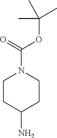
C1CC(N)CCN1C(=O)OC(C)(C)C
